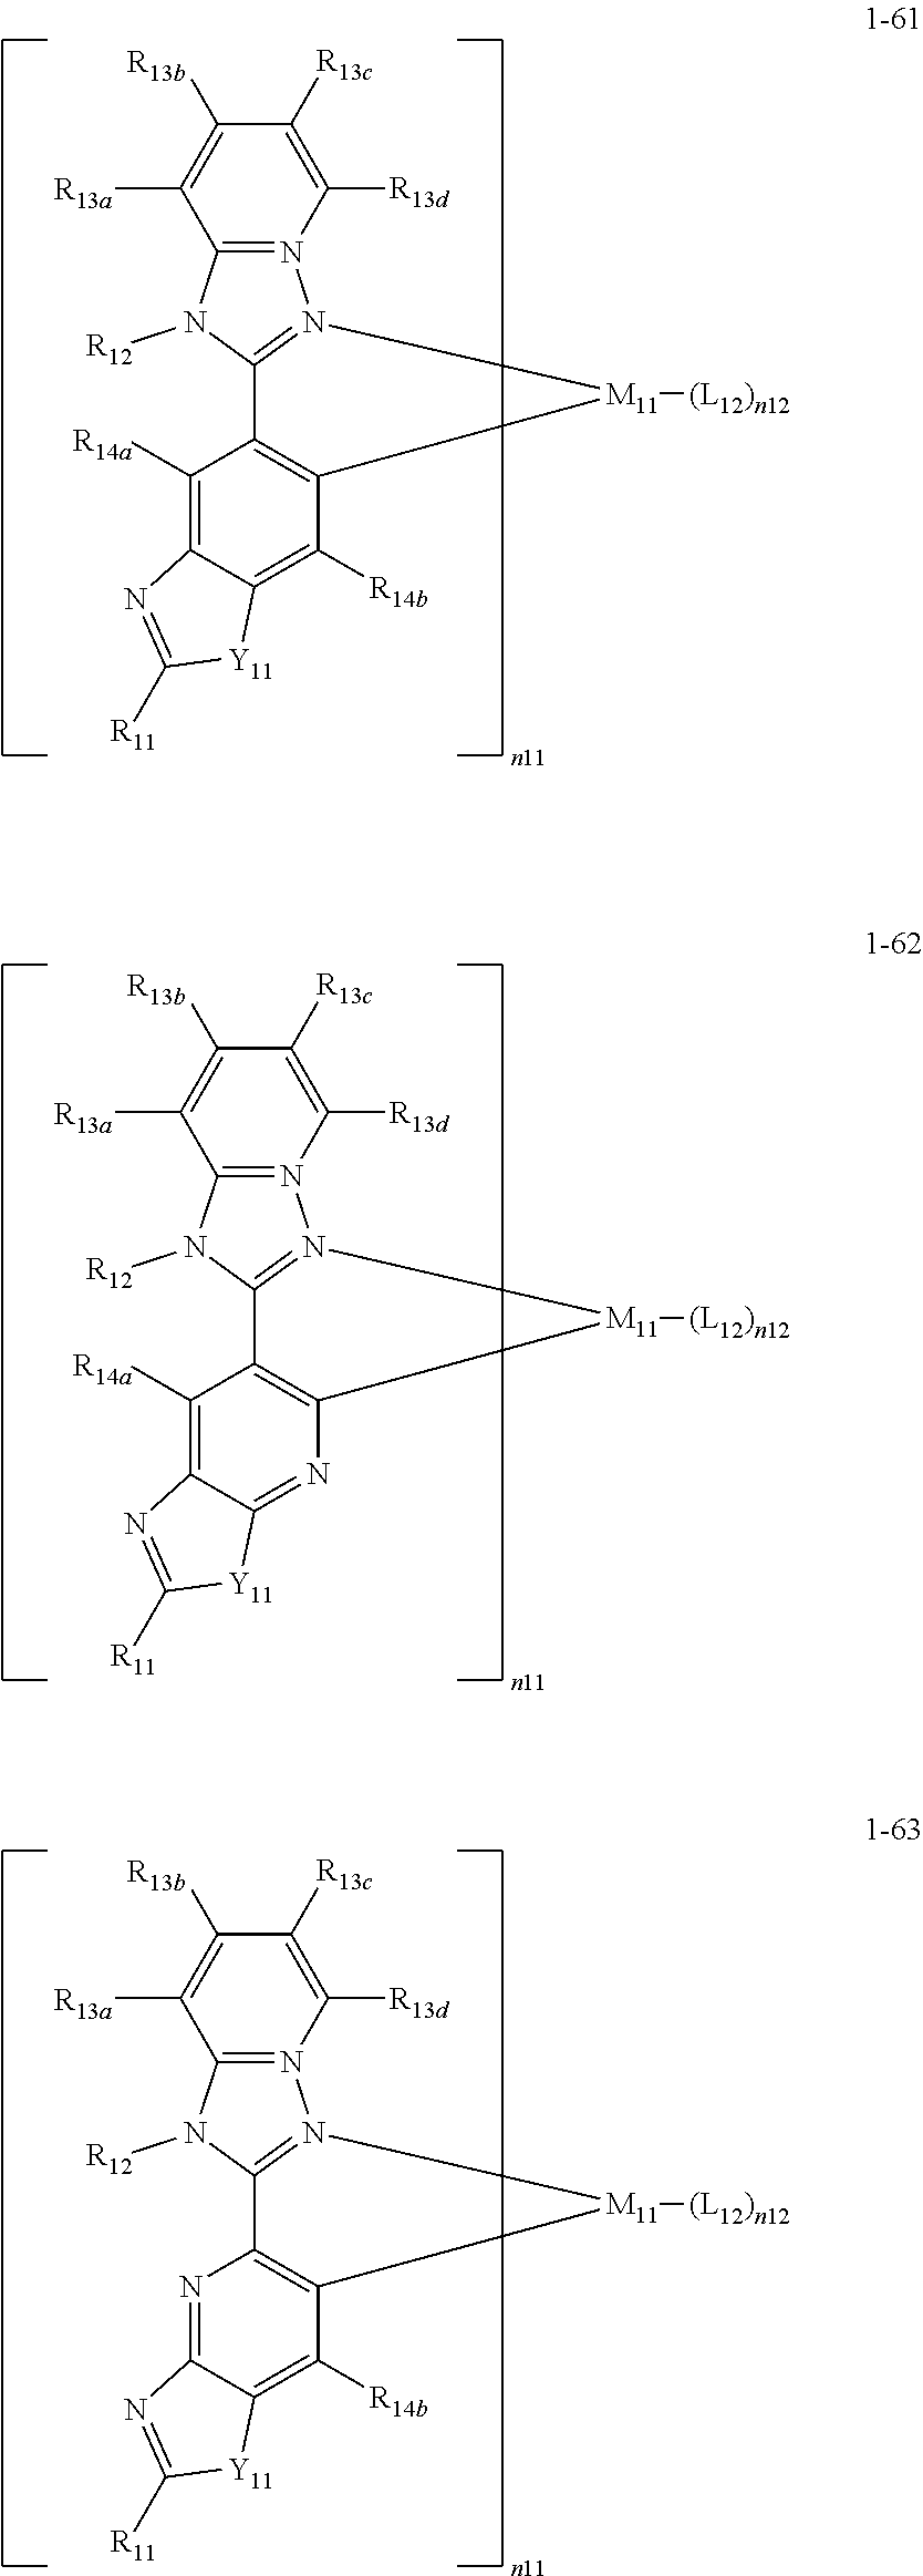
C12=N(C([R13d])=C([R13c])C([R13b])=C1[R13a])N1=C(N2[R12])C2=C(C([R14b])=C3C(=C2[R14a])N=C([R11])[Y11]3)[M11]1[(L12)n12].C12=N(C([R13d])=C([R13c])C([R13b])=C1[R13a])N1=C(N2[R12])C2=C(N=C3C(=C2[R14a])N=C([R11])[Y11]3)[M11]1[(L12)n12].C12=N(C([R13d])=C([R13c])C([R13b])=C1[R13a])N1=C(N2[R12])C2=C(C([R14b])=C3C(=N2)N=C([R11])[Y11]3)[M11]1[(L12)n12]
